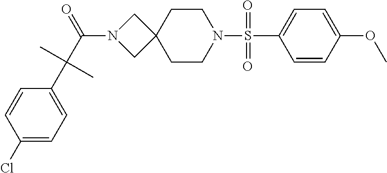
C1=CC(OC)=CC=C1S(N1CCC2(CC1)CN(C(C(C1=CC=C(Cl)C=C1)(C)C)=O)C2)(=O)=O
